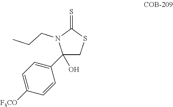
C1(C2=CC=C([F3CO])C=C2)(O)CSC(=S)N1CCC
